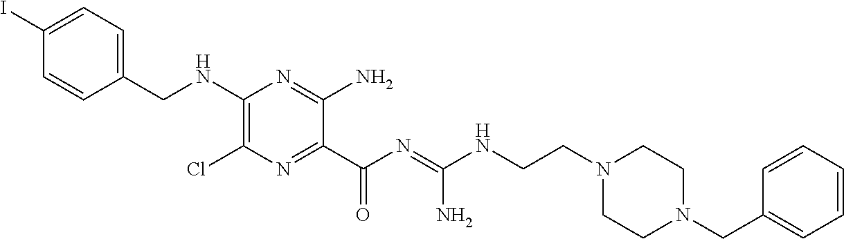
C1=C(I)C=CC(CNC2=C(Cl)N=C(C(N=C(NCCN3CCN(CC4=CC=CC=C4)CC3)N)=O)C(N)=N2)=C1
